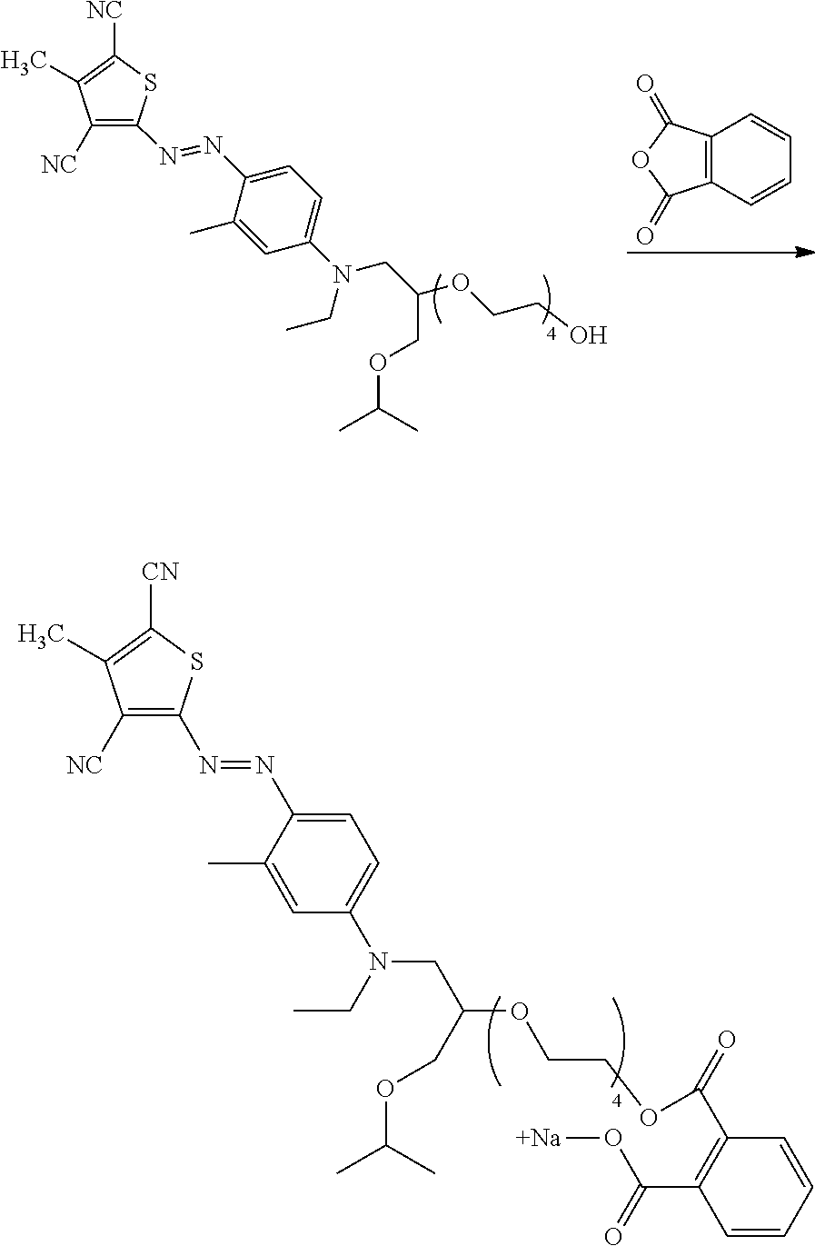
C12=C(C(=O)OC1=O)C=CC=C2.[NC]C1=C(N=NC2=CC=C(N(CC(OCCO)COC(C)C)CC)C=C2C)SC([NC])=C1C.[NC]C1=C(N=NC2=CC=C(N(CC(OCCOC(=O)C3=C(C(=O)O[Na])C=CC=C3)COC(C)C)CC)C=C2C)SC([CN])=C1C
